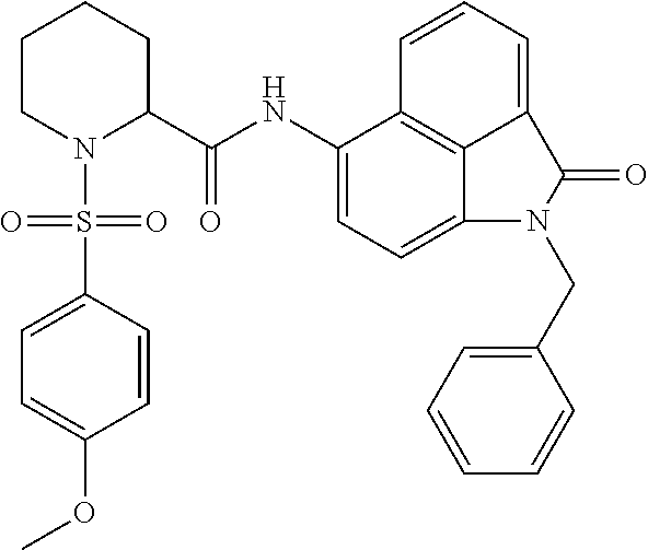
C1(NC(C2CCCCN2S(=O)(C2=CC=C(OC)C=C2)=O)=O)=CC=C2C3=C1C=CC=C3C(=O)N2CC1=CC=CC=C1
